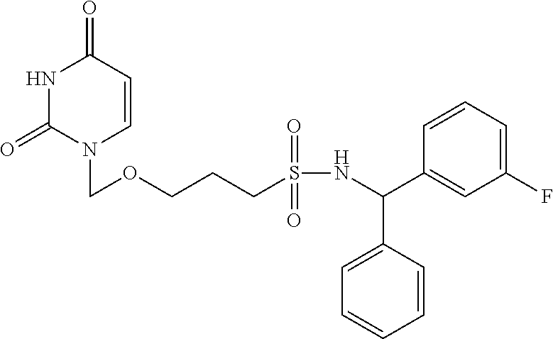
N1C(=O)N(COCCCS(NC(C2=CC(F)=CC=C2)C2=CC=CC=C2)(=O)=O)C=CC1=O
